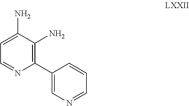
C1=NC(C2=CN=CC=C2)=C(N)C(N)=C1
